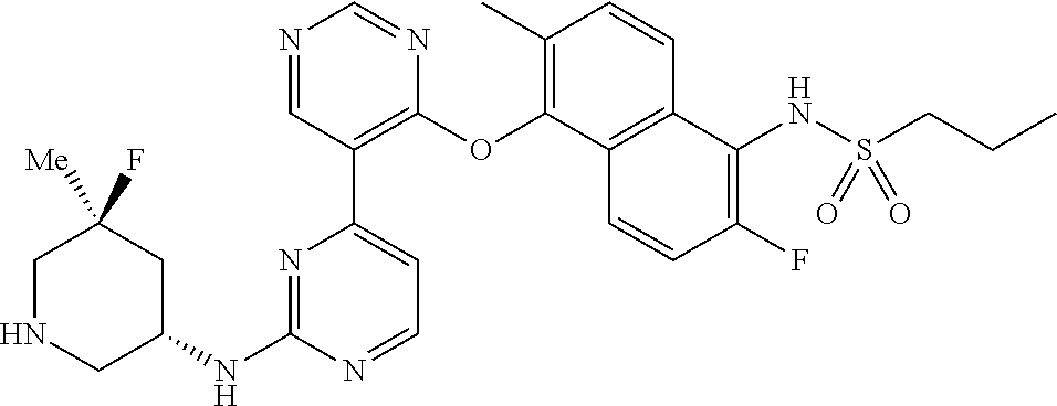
C1NCC(NC2=NC(C3=C(OC4=C(C)C=CC5=C4C=CC(F)=C5NS(=O)(=O)CCC)N=CN=C3)=CC=N2)CC1(F)[Me]
